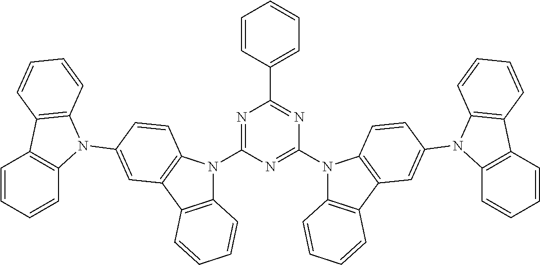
C1=CC(C2=NC(N3C4=C(C5=C3C=CC(N3C6=C(C=CC=C6)C6=C3C=CC=C6)=C5)C=CC=C4)=NC(N3C4=C(C5=C3C=CC(N3C6=C(C=CC=C6)C6=C3C=CC=C6)=C5)C=CC=C4)=N2)=CC=C1
